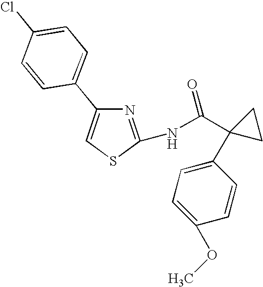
C1=C(Cl)C=CC(C2=CSC(NC(C3(C4=CC=C(OC)C=C4)CC3)=O)=N2)=C1
